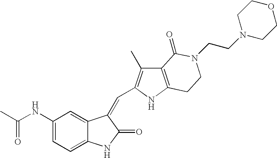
C1(NC(C)=O)=CC=C2C(=C1)C(=CC1=C(C)C3=C(N1)CCN(CCN1CCOCC1)C3=O)C(=O)N2
